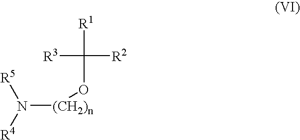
[R1]C([R3])([R2])O[(CH2)n]N([R4])[R5]
